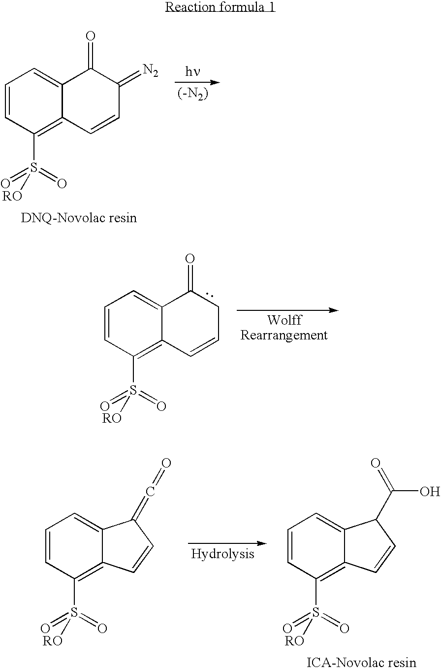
[(-N2)].C1=CC(S(=O)(=O)[RO])=C2C(=C1)C(=O)C(=[N2])C=C2.C1=CC(S(=O)(=O)[RO])=C2C(=C1)C(=O)CC=C2.C1=CC(S(=O)(=O)[RO])=C2C(=C1)C(=C=O)C=C2.C1=CC(S(=O)(=O)[RO])=C2C(=C1)C(C(=O)O)C=C2
